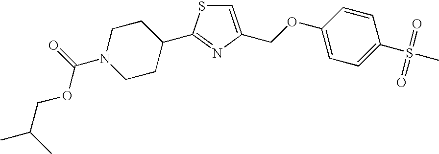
C1=C(COC2=CC=C(S(=O)(=O)C)C=C2)N=C(C2CCN(C(=O)OCC(C)C)CC2)S1
